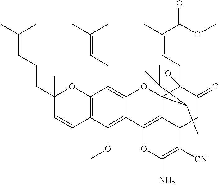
C12=C(C=CC(CCC=C(C)C)(C)O1)C(OC)=C1C(=C2CC=C(C)C)OC23C(CC=C(C)C(OC)=O)(O)C(=O)C(CC2C(C)C)C2C3=C1OC(N)=C2[CN]
